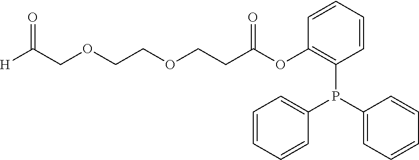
[H]C(COCCOCCC(OC1=C(P(C2=CC=CC=C2)C2=CC=CC=C2)C=CC=C1)=O)=O
